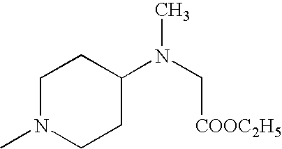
C(N(C1CCN(C)CC1)C)[COOC2H5]
